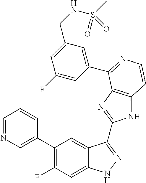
C1=C(C2=C(F)C=C3C(=C2)C(C2=NC4=C(N2)C=CN=C4C2=CC(CNS(C)(=O)=O)=CC(F)=C2)=NN3)C=CC=N1
